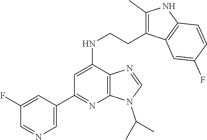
C1(C2=NC3=C(C(NCCC4=C(C)NC5=C4C=C(F)C=C5)=C2)N=CN3C(C)C)=CN=CC(F)=C1
